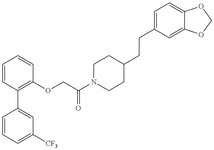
C1=CC=C([CF3])C=C1C1=C(OCC(N2CCC(CCC3=CC=C4C(=C3)OCO4)CC2)=O)C=CC=C1
